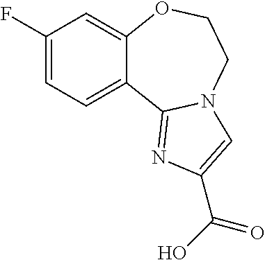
C1(F)=CC=C2C(=C1)OCCN1C2=NC(C(O)=O)=C1
